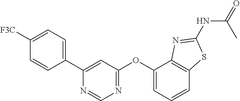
N1=C(OC2=CC=CC3=C2N=C(NC(C)=O)S3)C=C(C2=CC=C([F3C])C=C2)N=C1
